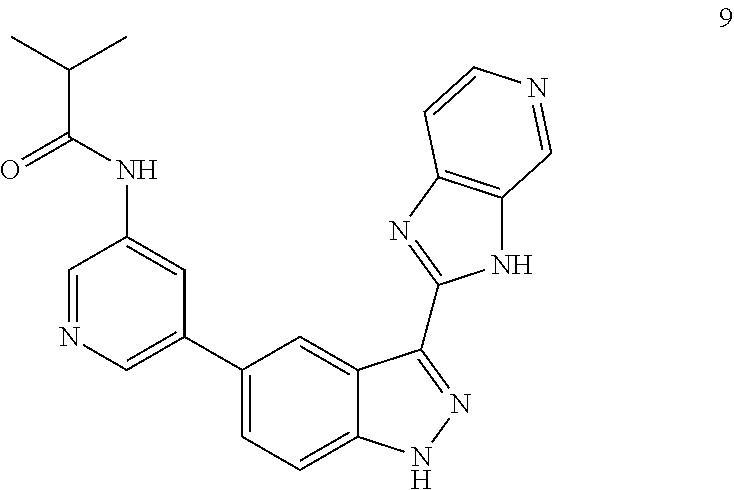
N1C2=C(N=C1C1=NNC3=CC=C(C4=CN=CC(NC(=O)C(C)C)=C4)C=C31)C=CN=C2
